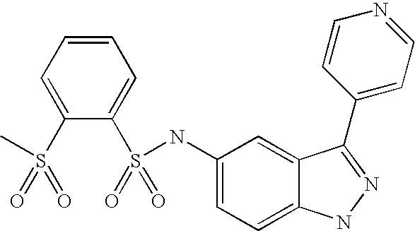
C1=C(S(=O)(=O)C)C(S(=O)(=O)NC2=CC=C3C(=C2)C(C2=CC=NC=C2)=NN3)=CC=C1
